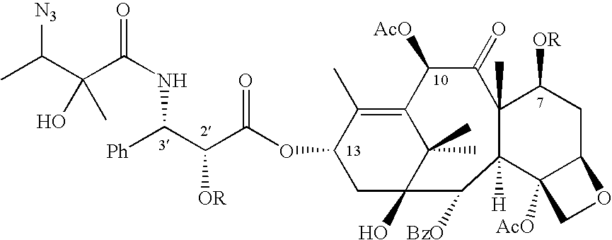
C12=C(C)C(OC(C(C([Ph])NC(C(C(C)[N3])(C)O)=O)[OR])=O)CC(O)(C1(C)C)C([BzO])C1([H])C(C)(C(=O)C2[AcO])C([OR])CC2C1([AcO])CO2
